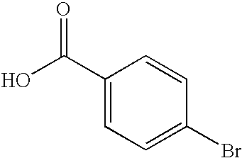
OC(C1=CC=C(Br)C=C1)=O
